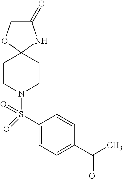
C1(=O)COC2(N1)CCN(S(C1=CC=C(C(=O)C)C=C1)(=O)=O)CC2
